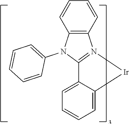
C12=C(N3=C(N1C1=CC=CC=C1)C1=CC=CC=C1[Ir]3)C=CC=C2
